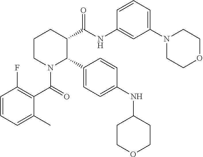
C1CN(C(C2=C(F)C=CC=C2C)=O)C(C2=CC=C(NC3CCOCC3)C=C2)C(C(NC2=CC(N3CCOCC3)=CC=C2)=O)C1
